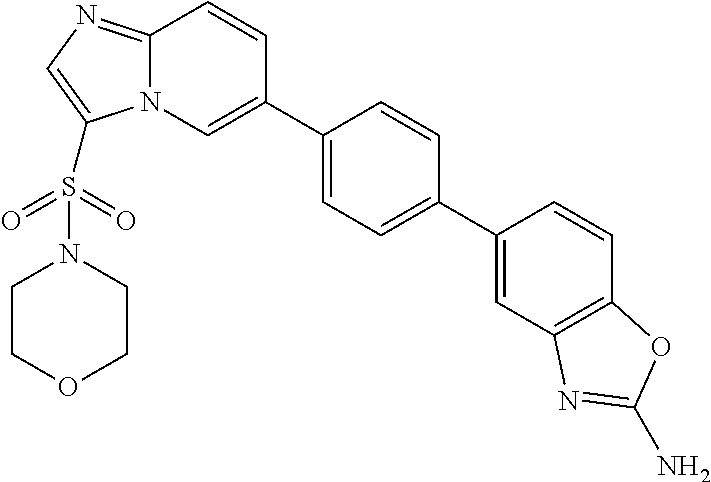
C1=C(C2=CC=C(C3=CN4C(=NC=C4S(=O)(=O)N4CCOCC4)C=C3)C=C2)C=CC2=C1N=C(N)O2
